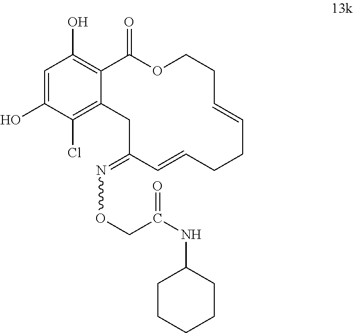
C1=C(O)C(Cl)=C2C(=C1O)C(=O)OCCC=CCCC=CC(=NOCC(NC1CCCCC1)=O)C2
